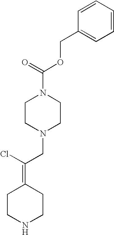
C1CNCCC1=C(Cl)CN1CCN(C(=O)OCC2=CC=CC=C2)CC1
